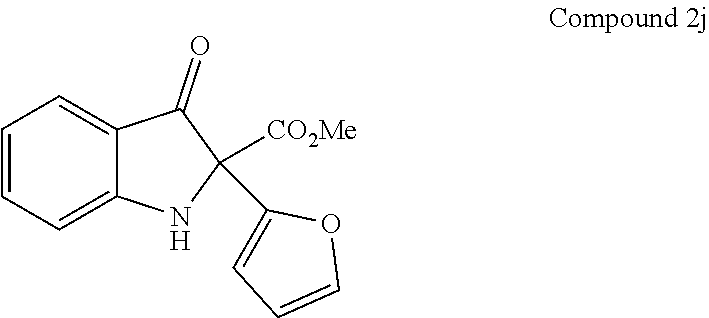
C12=CC=CC=C1C(=O)C([CO2Me])(C1=CC=CO1)N2
